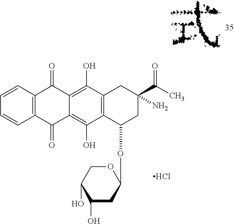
C1=CC2=C(C=C1)C(=O)C1=C(O)C3=C(C(O)=C1C2=O)C(OC1CC(O)C(O)CO1)CC(C(C)=O)(N)C3.Cl
